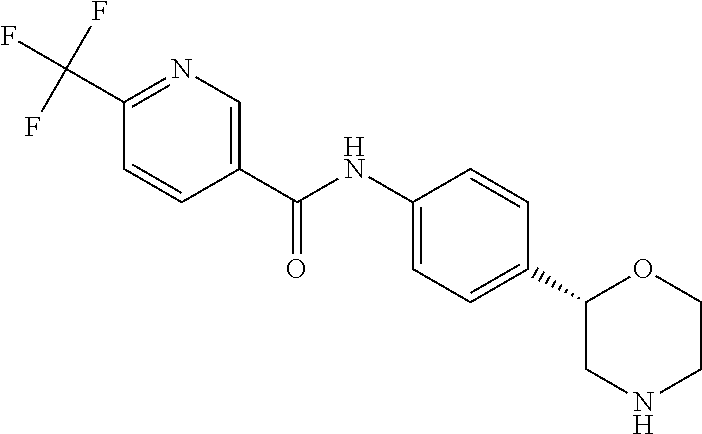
C1(C(F)(F)F)=NC=C(C(NC2=CC=C(C3CNCCO3)C=C2)=O)C=C1
